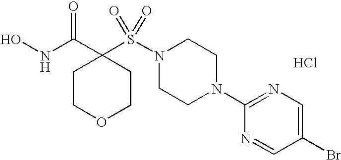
ONC(C1(S(N2CCN(C3=NC=C(Br)C=N3)CC2)(=O)=O)CCOCC1)=O.Cl
